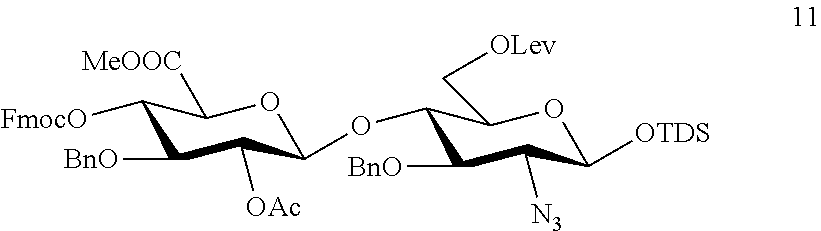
C1([FmocO])C([BnO])C([OAc])C(OC2C([BnO])C([N3])C([OTDS])OC2C[OLev])OC1[MeOOC]
